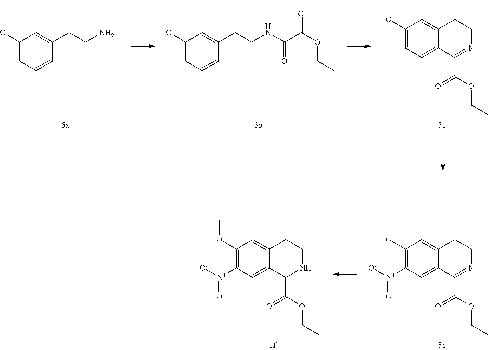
C1(OC)=CC=CC(CCN)=C1.C1(OC)=CC=CC(CCNC(C(OCC)=O)=O)=C1.C1(OC)=CC=C2C(=C1)CCN=C2C(OCC)=O.C1(OC)=C([N+](=O)[O-])C=C2C(=C1)CCN=C2C(OCC)=O.C1(OC)=C([N+](=O)[O-])C=C2C(=C1)CCNC2C(OCC)=O
